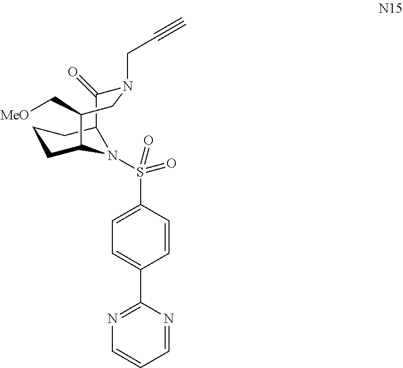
C1=C(S(=O)(=O)N2C3CCCC2C(=O)N(CC#C)CC3C[MeO])C=CC(C2=NC=CC=N2)=C1
